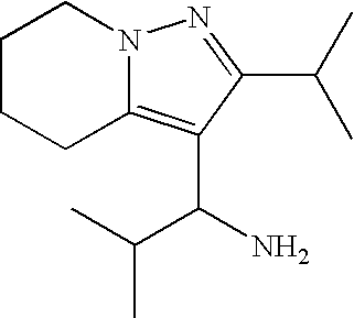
C1CCC2=C(C(N)C(C)C)C(C(C)C)=NN2C1
